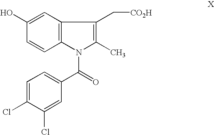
C12=C(N(C(C3=CC=C(Cl)C(Cl)=C3)=O)C(C)=C1C[CO2H])C=CC(O)=C2
